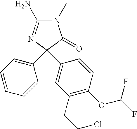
N1(C)C(N)=NC(C2=CC=CC=C2)(C2=CC(CCCl)=C(OC(F)F)C=C2)C1=O
